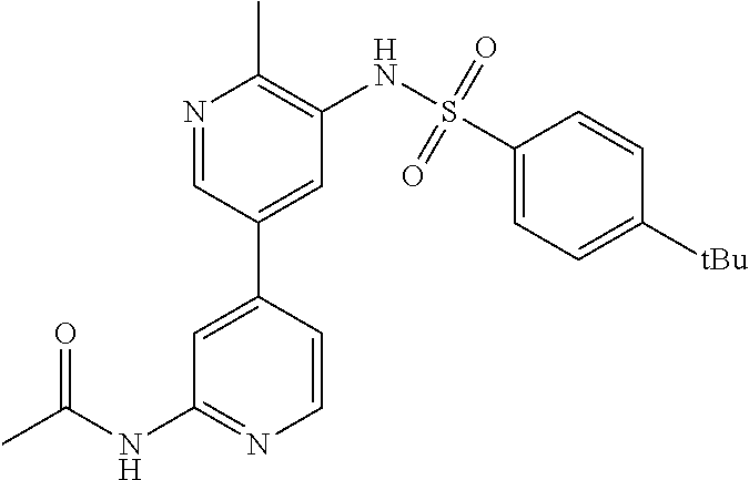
N1=CC(C2=CC(NC(C)=O)=NC=C2)=CC(NS(C2=CC=C([tBu])C=C2)(=O)=O)=C1C
